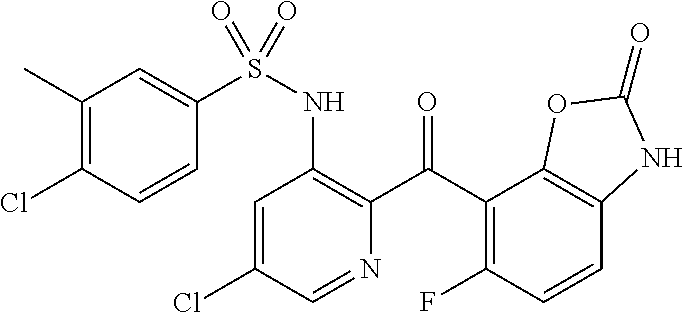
C1=C(Cl)C=NC(C(C2=C(F)C=CC3=C2OC(=O)N3)=O)=C1NS(=O)(C1=CC(C)=C(Cl)C=C1)=O
